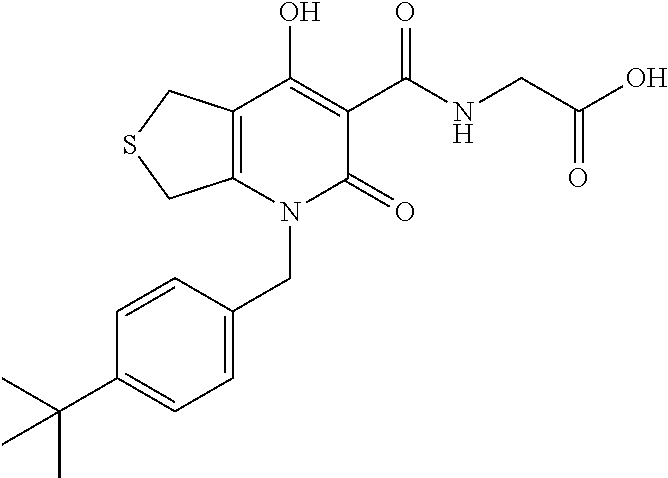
C1=C(CN2C(=O)C(C(NCC(O)=O)=O)=C(O)C3=C2CSC3)C=CC(C(C)(C)C)=C1
